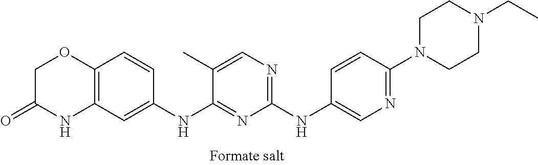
C1(NC2=CN=C(N3CCN(CC)CC3)C=C2)=NC=C(C)C(NC2=CC3=C(C=C2)OCC(=O)N3)=N1
